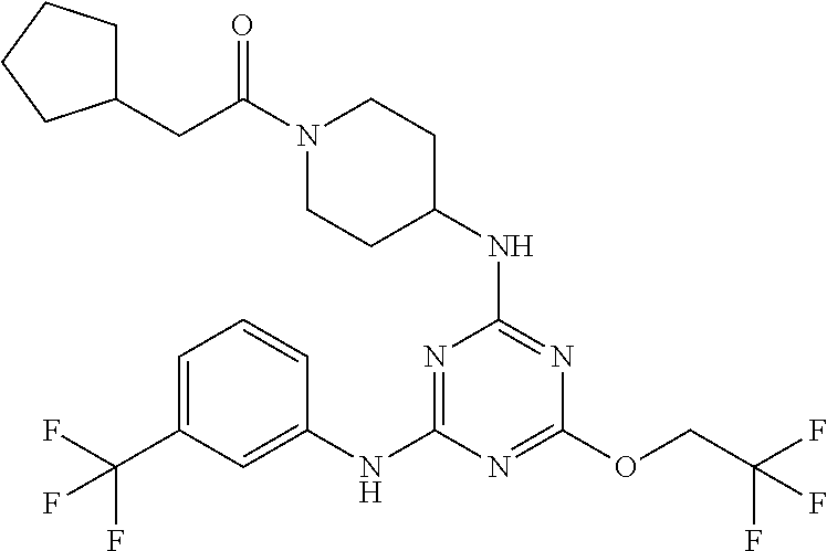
N1=C(NC2CCN(C(=O)CC3CCCC3)CC2)N=C(NC2=CC(C(F)(F)F)=CC=C2)N=C1OCC(F)(F)F
